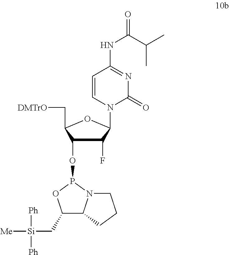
C1(F)C(OP2OC(C[Si]([Ph])([Ph])[Me])C3N2CCC3)C(C[DMTrO])OC1N1C=CC(NC(C(C)C)=O)=NC1=O
